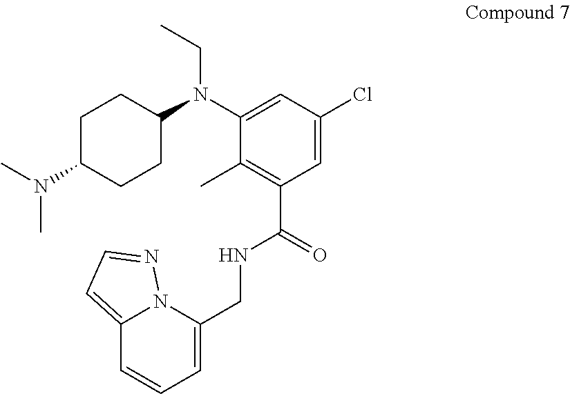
C1C(N(C)C)CCC(N(C2=CC(Cl)=CC(C(NCC3=CC=CC4=CC=NN34)=O)=C2C)CC)C1
